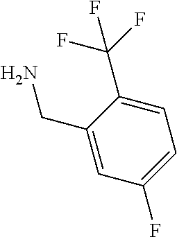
C1=C(C(F)(F)F)C(CN)=CC(F)=C1
